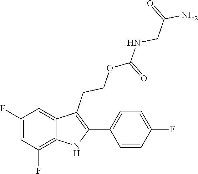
C1(C2=C(CCOC(NCC(N)=O)=O)C3=CC(F)=CC(F)=C3N2)=CC=C(F)C=C1
